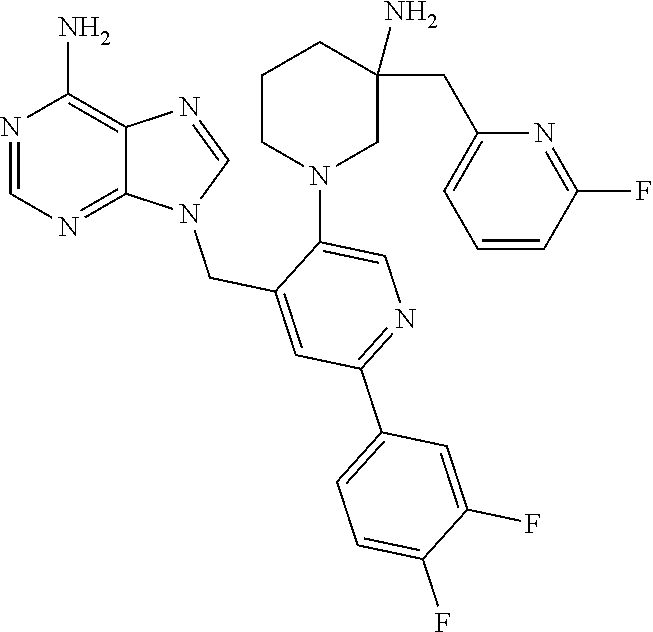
N1=CN(CC2=CC(C3=CC=C(F)C(F)=C3)=NC=C2N2CC(N)(CC3=CC=CC(F)=N3)CCC2)C2=NC=NC(N)=C12
